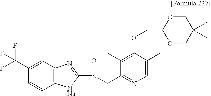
C(OC1=C(C)C(CS(=O)C2=NC3=C(C=CC(C(F)(F)F)=C3)[NNa]2)=NC=C1C)C1OCC(C)(C)CO1
